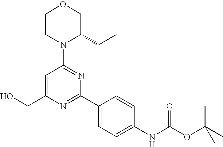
OCC1=CC(N2C(CC)COCC2)=NC(C2=CC=C(NC(OC(C)(C)C)=O)C=C2)=N1
